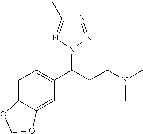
C1=C2C(=CC=C1C(CCN(C)C)N1N=NC(C)=N1)OCO2
